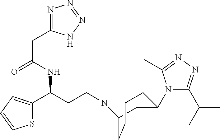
N1(CCC(C2=CC=CS2)NC(CC2=NN=NN2)=O)C2CC(N3C(C(C)C)=NN=C3C)CC1CC2
